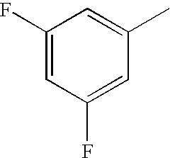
C1(F)=CC(F)=CC(C)=C1
